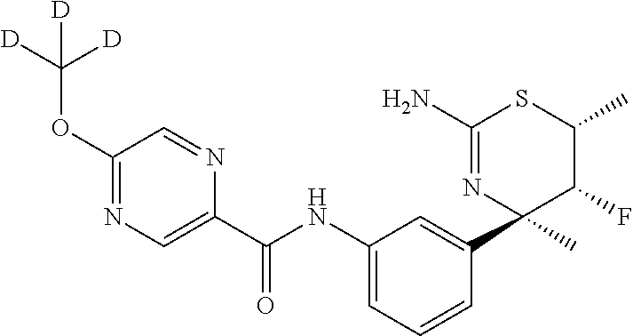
C1(C(NC2=CC=CC(C3(C)C(F)C(C)SC(N)=N3)=C2)=O)=CN=C(OC([D])([D])[D])C=N1
